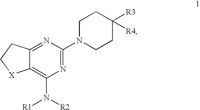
C12=NC(N3CCC([R3])([R4])CC3)=NC(N([R2])[R1])=C1[X]CC2
